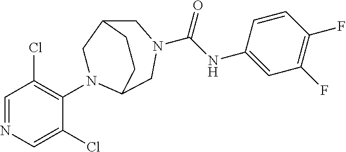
C1=NC=C(Cl)C(N2CC3CN(C(NC4=CC(F)=C(F)C=C4)=O)CC2CC3)=C1Cl
